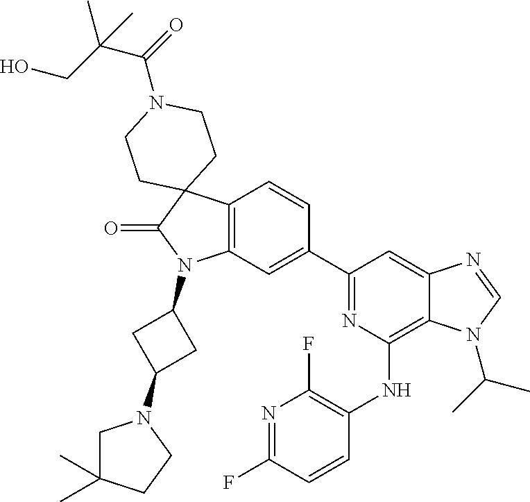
C12=C(C=C(C3=NC(NC4=C(F)N=C(F)C=C4)=C4C(=C3)N=CN4C(C)C)C=C1)N(C1CC(N3CC(C)(C)CC3)C1)C(=O)C21CCN(C(=O)C(CO)(C)C)CC1
